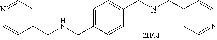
C1=CC(CNCC2=CC=NC=C2)=CC=C1CNCC1=CC=NC=C1
